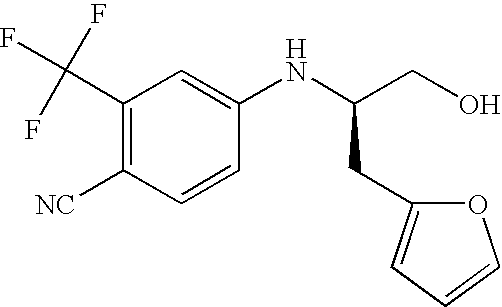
C1(C(F)(F)F)=C([NC])C=CC(NC(CO)CC2=CC=CO2)=C1
